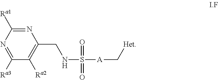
N1=C([Ra1])N=C([Ra3])C([Ra2])=C1CNS(=O)([A]C[Het])=O
